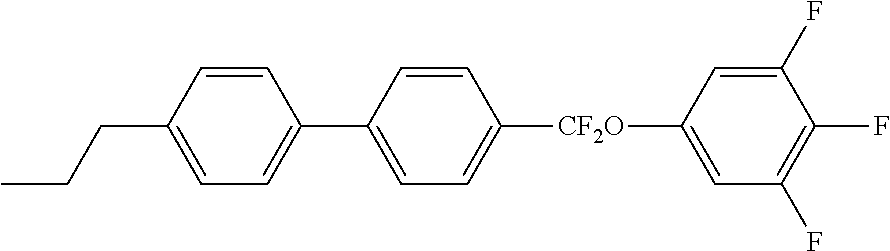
C1(F)=CC([CF2O]C2=CC=C(C3=CC=C(CCC)C=C3)C=C2)=CC(F)=C1F
